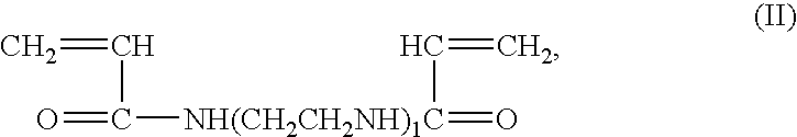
O=C(C=C)[NH(CH2CH2NH)1C](=O)C=C
